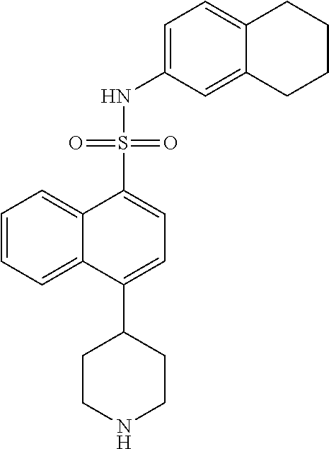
C1=C(C2CCNCC2)C2=CC=CC=C2C(S(NC2=CC=C3C(=C2)CCCC3)(=O)=O)=C1
